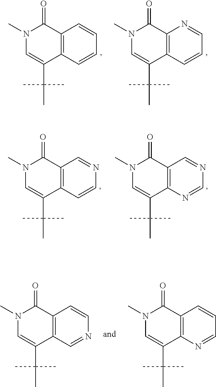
C12=C(C=CC=C1)C(C(C)(C)C)=CN(C)C2=O.C12=C(C=CC=N1)C(C(C)(C)C)=CN(C)C2=O.C12=C(C=NC=C1)C(C(C)(C)C)=CN(C)C2=O.C12=C(N=CC=C1)C(C(C)(C)C)=CN(C)C2=O.C12=C(C=CN=C1)C(C(C)(C)C)=CN(C)C2=O.C12=C(N=CN=C1)C(C(C)(C)C)=CN(C)C2=O
